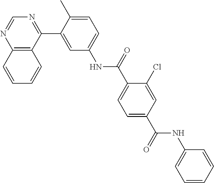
C12=C(C(C3=CC(NC(C4=CC=C(C(=O)NC5=CC=CC=C5)C=C4Cl)=O)=CC=C3C)=NC=N1)C=CC=C2
